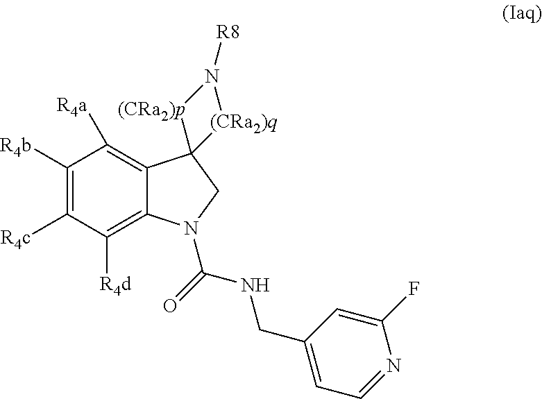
C1([R4b])=C([R4c])C([R4d])=C2C(=C1[R4a])C1(CN2C(=O)NCC2=CC=NC(F)=C2)[(CRa2)p]N([R8])[(CRa2)q]1
